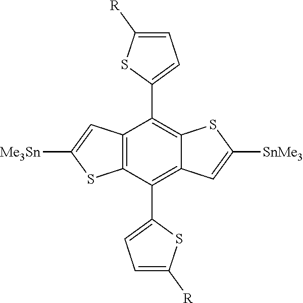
C12=C(C(C3=CC=C([R])S3)=C3C(=C1C1=CC=C([R])S1)SC([SnMe3])=C3)SC([Me3Sn])=C2
